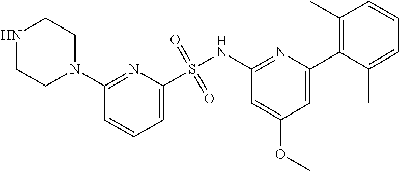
C1=C(S(NC2=NC(C3=C(C)C=CC=C3C)=CC(OC)=C2)(=O)=O)N=C(N2CCNCC2)C=C1
